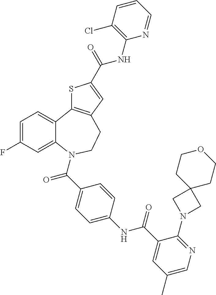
C1=C(F)C=C2C(=C1)C1=C(CCN2C(C2=CC=C(NC(C3=CC(C)=CN=C3N3CC4(C3)CCOCC4)=O)C=C2)=O)C=C(C(=O)NC2=C(Cl)C=CC=N2)S1
